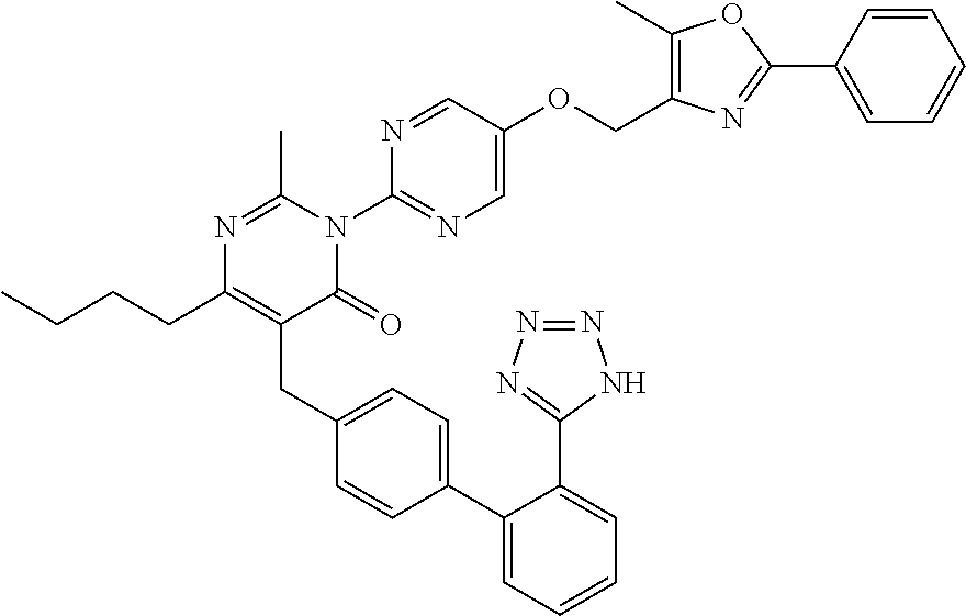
C1(C2=CC=C(CC3=C(CCCC)N=C(C)N(C4=NC=C(OCC5=C(C)OC(C6=CC=CC=C6)=N5)C=N4)C3=O)C=C2)=CC=CC=C1C1=NN=NN1
